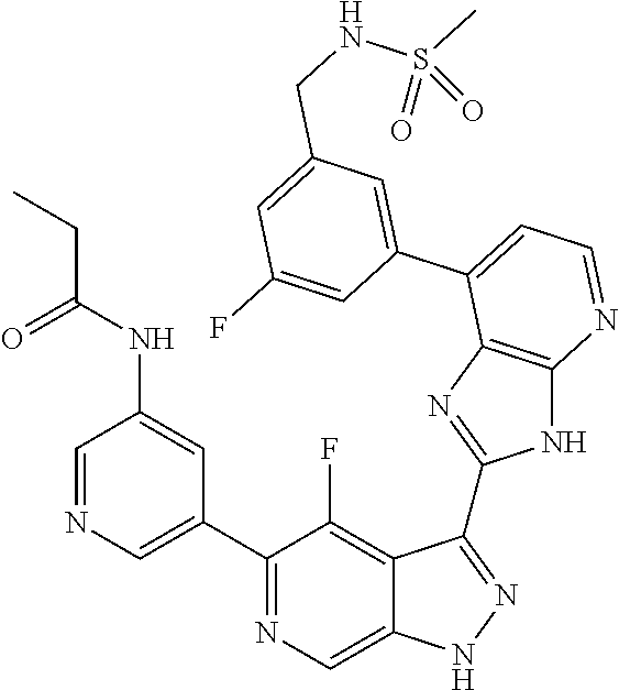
C1=NC=C(C2=NC=C3C(=C2F)C(C2=NC4=C(N2)N=CC=C4C2=CC(CNS(C)(=O)=O)=CC(F)=C2)=NN3)C=C1NC(CC)=O
